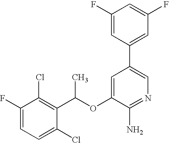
FC1=CC=C(Cl)C(C(OC2=CC(C3=CC(F)=CC(F)=C3)=CN=C2N)C)=C1Cl
